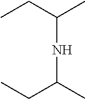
CCC(C)NC(CC)C
